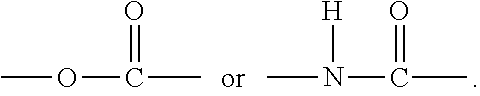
COC(=O)C.CN(C(=O)C)[H]
